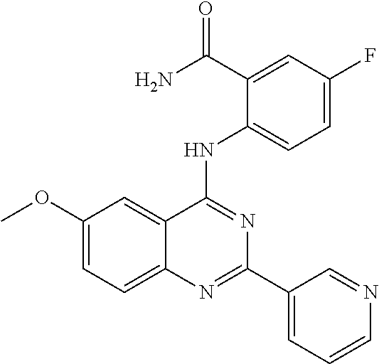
C1(OC)=CC=C2C(=C1)C(NC1=CC=C(F)C=C1C(N)=O)=NC(C1=CC=CN=C1)=N2
